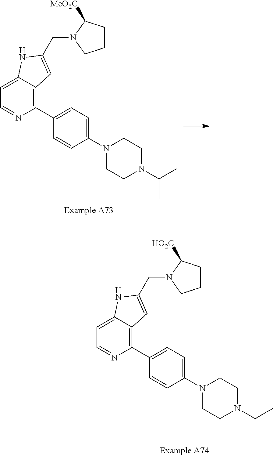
C1(C2=CC=C(N3CCN(C(C)C)CC3)C=C2)=C2C(=CC=N1)NC(CN1CCCC1[MeO2C])=C2.C1(C2=CC=C(N3CCN(C(C)C)CC3)C=C2)=C2C(=CC=N1)NC(CN1CCCC1[HO2C])=C2
